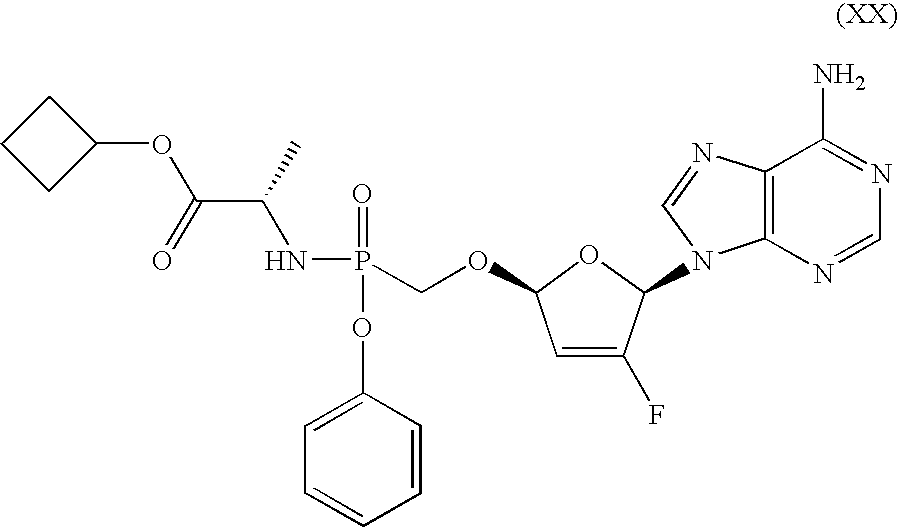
C1=C(OP(=O)(NC(C(=O)OC2CCC2)C)COC2C=C(F)C(N3C4=C(N=C3)C(N)=NC=N4)O2)C=CC=C1
